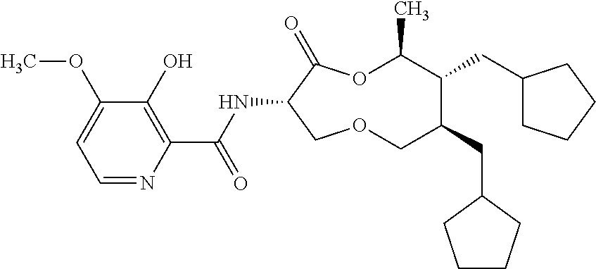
C1(O)=C(C(NC2C(=O)OC(C)C(CC3CCCC3)C(CC3CCCC3)COC2)=O)N=CC=C1OC
